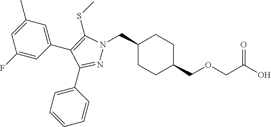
C1(CN2N=C(C3=CC=CC=C3)C(C3=CC(C)=CC(F)=C3)=C2SC)CCC(COCC(O)=O)CC1
